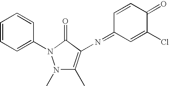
N1(C)C(C)=C(N=C2C=C(Cl)C(=O)C=C2)C(=O)N1C1=CC=CC=C1
